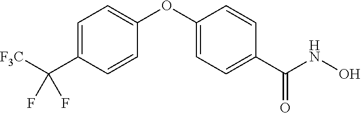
C1=C(C([F3C])(F)F)C=CC(OC2=CC=C(C(NO)=O)C=C2)=C1
